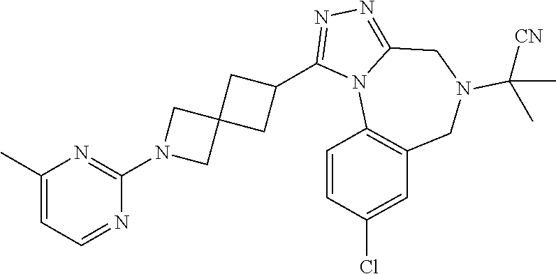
C1(C)=CC=NC(N2CC3(C2)CC(C2=NN=C4N2C2=C(CN(C([CN])(C)C)C4)C=C(Cl)C=C2)C3)=N1
